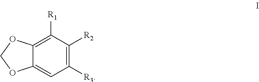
C1([R3])=C([R2])C([R1])=C2C(=C1)OCO2
